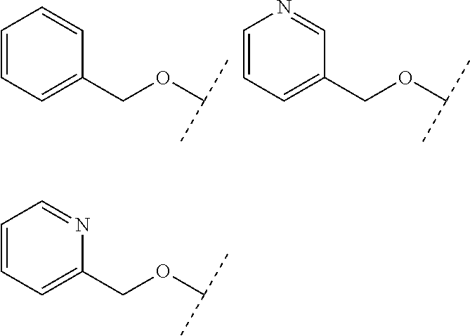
O(C(C)C)CC1=CC=CC=C1.O(C(C)C)CC1=CC=CN=C1.O(C(C)C)CC1=CC=CC=N1
